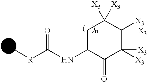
C(NC1C(=O)C([X3])([X3])C([X3])([X3])C([X3])([X3])C1)(=O)[R]C
